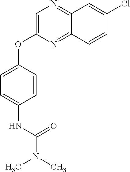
C1=C(OC2=CC=C(NC(N(C)C)=O)C=C2)N=C2C(=N1)C=C(Cl)C=C2
